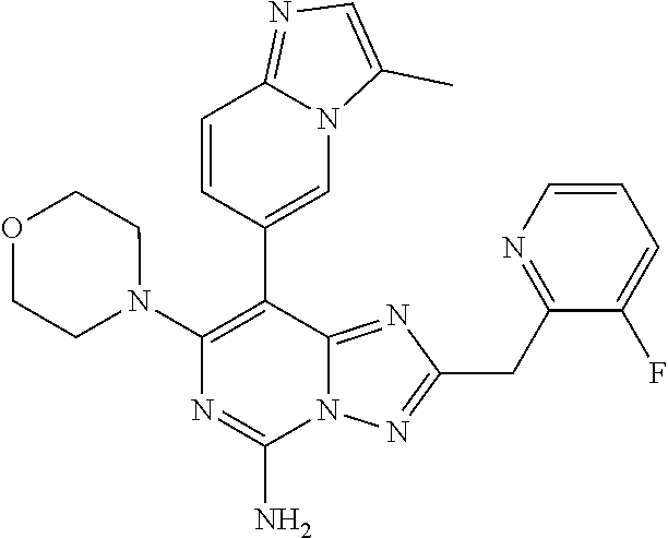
N1(C2=C(C3=CN4C(=NC=C4C)C=C3)C3=NC(CC4=NC=CC=C4F)=NN3C(N)=N2)CCOCC1
